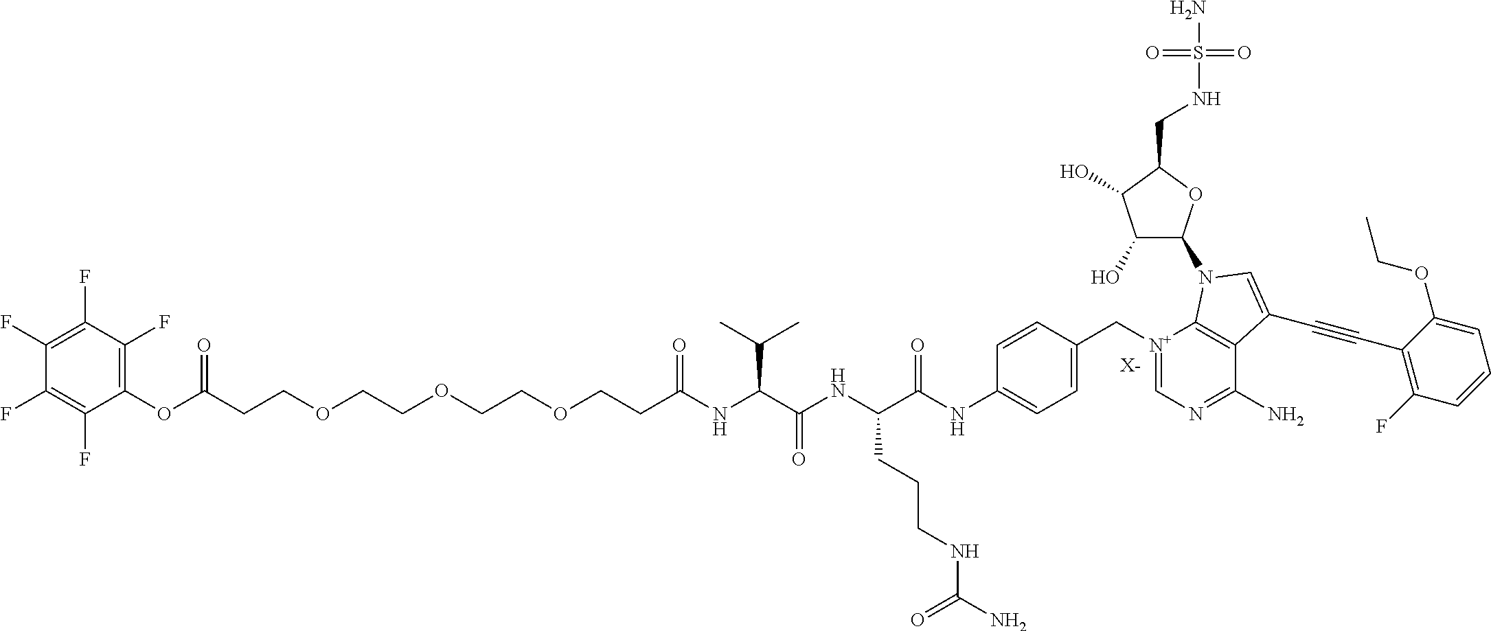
[X-].C(CCOCCOCCOCCC(NC(C(NC(C(NC1=CC=C(C[N+]2=CN=C(N)C3=C2N(C2C(O)C(O)C(CNS(N)(=O)=O)O2)C=C3C#CC2=C(F)C=CC=C2OCC)C=C1)=O)CCCNC(N)=O)=O)C(C)C)=O)(OC1=C(F)C(F)=C(F)C(F)=C1F)=O
